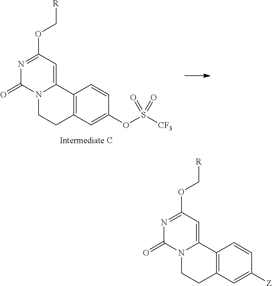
N1=C(OC[R])C=C2N(C1=O)CCC1=C2C=CC([Z])=C1.N1=C(OC[R])C=C2N(C1=O)CCC1=C2C=CC(OS([CF3])(=O)=O)=C1
